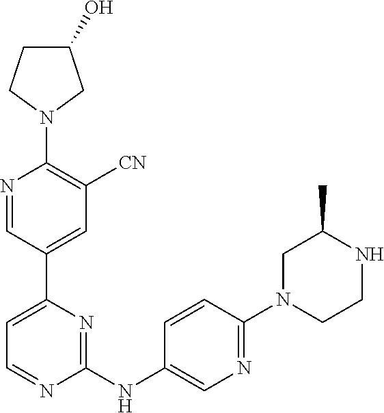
C1(O)CCN(C2=C([CN])C=C(C3=CC=NC(NC4=CN=C(N5CCNC(C)C5)C=C4)=N3)C=N2)C1
